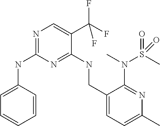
C1=C(NC2=NC=C(C(F)(F)F)C(NCC3=CC=C(C)N=C3N(S(=O)(C)=O)C)=N2)C=CC=C1
